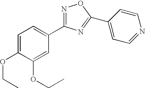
N1=C(C2=CC=C(OCC)C(OCC)=C2)N=C(C2=CC=NC=C2)O1
